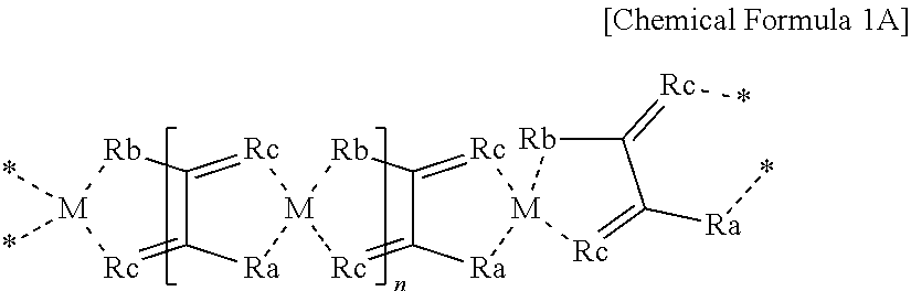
C12=[Rc][M]3([Ra]C1=[Rc][M](*)(*)[Rb]2)[Rc]=C1C(=[Rc][M]2([Ra]1)[Rc]=C([Ra]*)C(=[Rc]*)[Rb]2)[Rb]3
